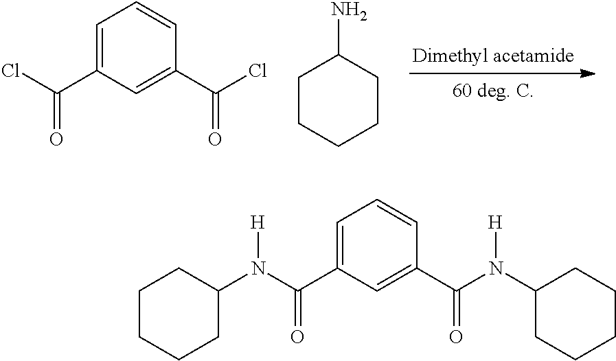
[Dimethyl acetamide].C1CCCCC1N.C1=C(C(=O)Cl)C=C(C(=O)Cl)C=C1.C1(C(N(C2CCCCC2)[H])=O)=CC=CC(C(N(C2CCCCC2)[H])=O)=C1
